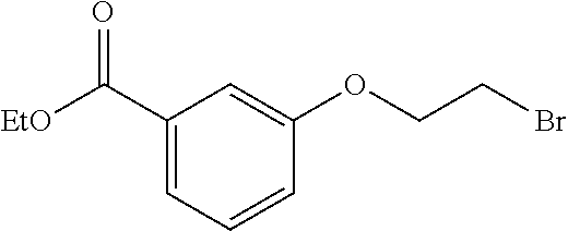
C1(C([EtO])=O)=CC=CC(OCCBr)=C1
